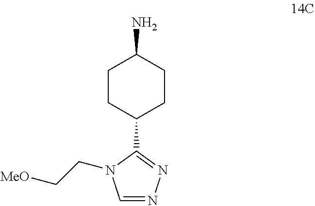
NC1CCC(C2=NN=CN2CC[MeO])CC1
